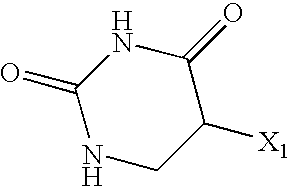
C1(=O)NCC([X1])C(=O)N1
